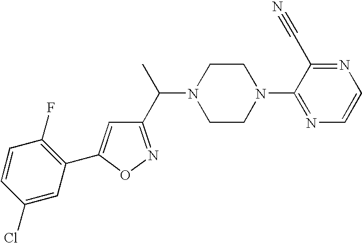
C1(Cl)=CC(C2=CC(C(C)N3CCN(C4=NC=CN=C4C#N)CC3)=NO2)=C(F)C=C1
